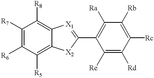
C1([R7])=C([R6])C([R5])=C2C(=C1[R8])[X1]=C(C1=C([Ra])C([Rb])=C([Rc])C([Rd])=C1[Re])[X2]2
